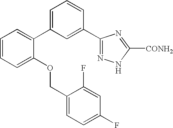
C1=CC=C(OCC2=CC=C(F)C=C2F)C(C2=CC=CC(C3=NNC([CONH2])=N3)=C2)=C1
